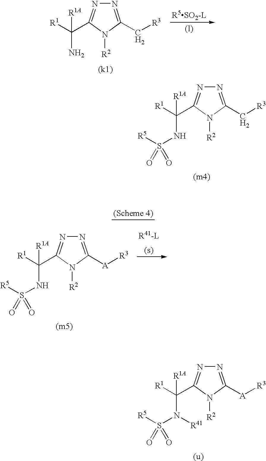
C([R1])(N)([R1A])C1=NN=C(C[R3])N1[R2].C([R1])(NS([R5])(=O)=O)([R1A])C1=NN=C(C[R3])N1[R2].C([R1])(N(S([R5])(=O)=O)[R41])([R1A])C1=NN=C([A][R3])N1[R2].C([R1])(NS([R5])(=O)=O)([R1A])C1=NN=C([A][R3])N1[R2]
